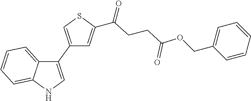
C1(C2=CNC3=CC=CC=C23)=CSC(C(=O)CCC(OCC2=CC=CC=C2)=O)=C1
